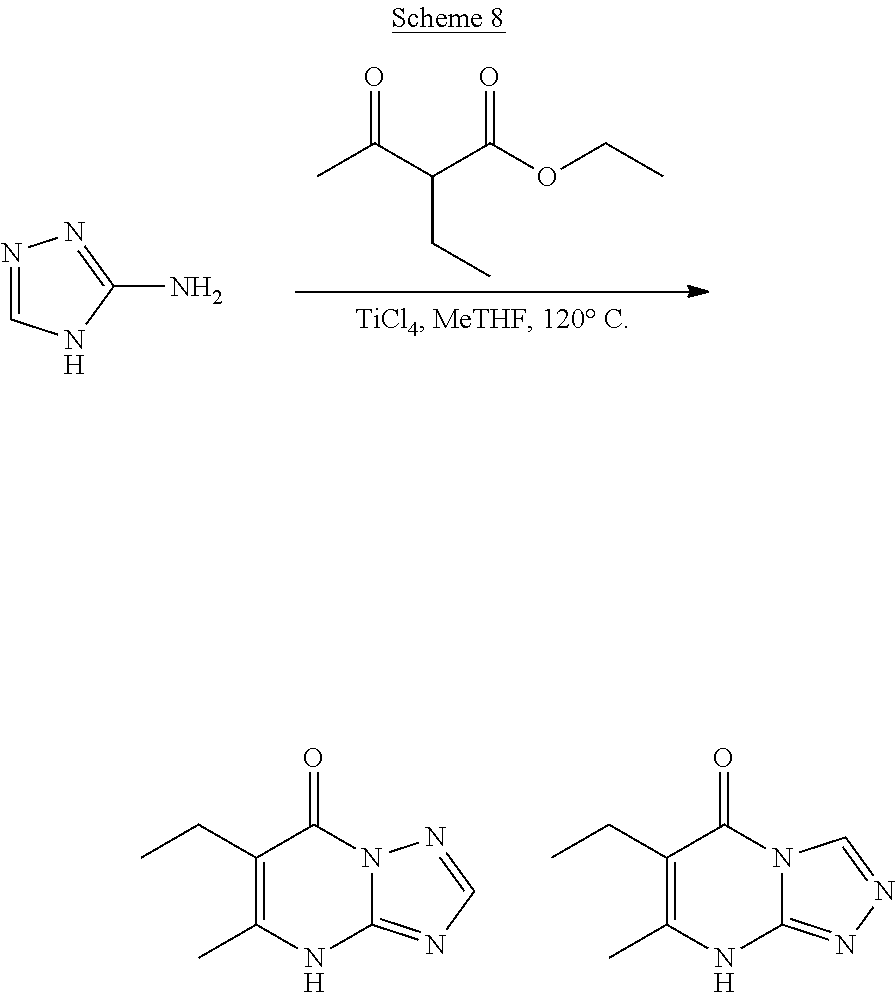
N1=CNC(N)=N1.CC(C(C(OCC)=O)CC)=O.C1(CC)=C(C)NC2=NC=NN2C1=O.C1(CC)=C(C)NC2=NN=CN2C1=O
